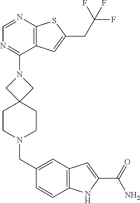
C1=NC2=C(C(N3CC4(C3)CCN(CC3=CC5=C(C=C3)NC(C(=O)N)=C5)CC4)=N1)C=C(CC(F)(F)F)S2
